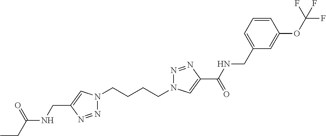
C(C1=CN(CCCCN2N=NC(C(=O)NCC3=CC=CC(OC(F)(F)F)=C3)=C2)N=N1)NC(CC)=O
